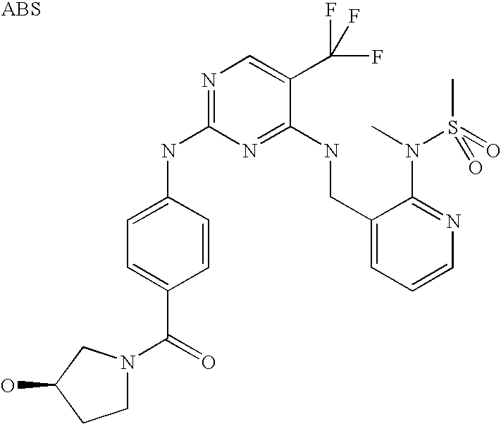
C1(CNC2=NC(NC3=CC=C(C(=O)N4CCC(O)C4)C=C3)=NC=C2C(F)(F)F)=CC=CN=C1N(C)S(C)(=O)=O
